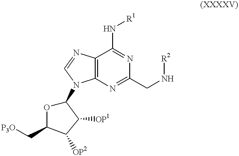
C12=C(N=C(CN[R2])N=C1N[R1])N(C1OC(C[P3O])C([OP2])C1[OP1])C=N2
